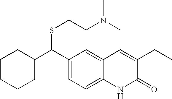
C1(C(C2=CC=C3C(=C2)C=C(CC)C(=O)N3)SCCN(C)C)CCCCC1
